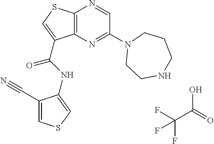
C12=C(N=C(N3CCNCCC3)C=N1)C(C(=O)NC1=CSC=C1C#N)=CS2.C(C(=O)O)(F)(F)F
